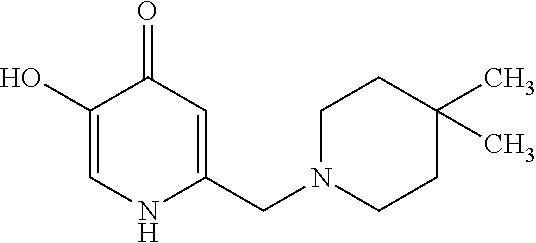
C1(O)=CNC(CN2CCC(C)(C)CC2)=CC1=O
